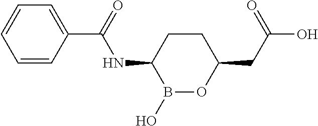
C1=CC(C(=O)NC2B(O)OC(CC(O)=O)CC2)=CC=C1
